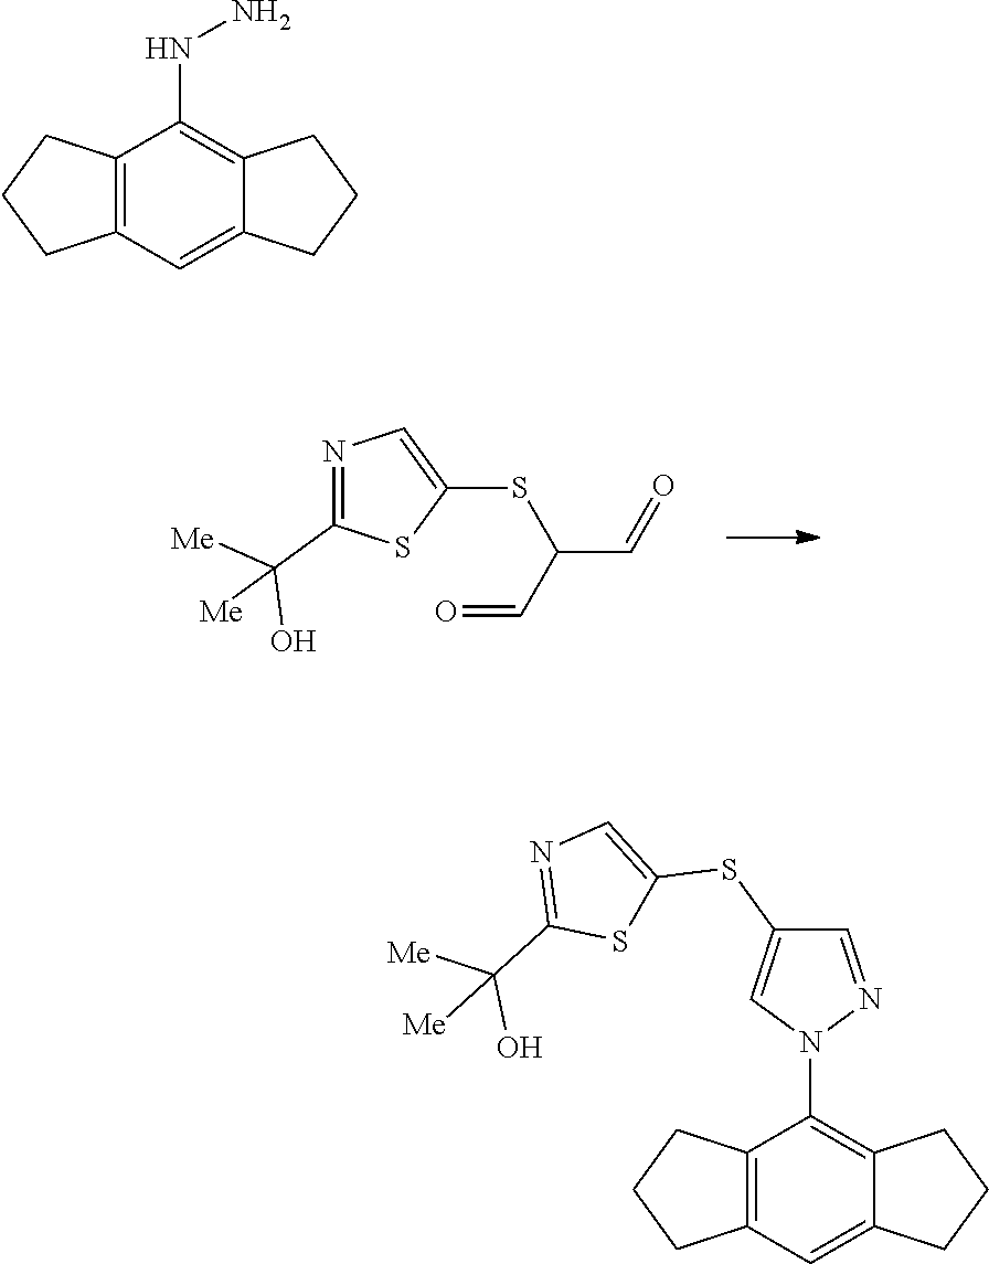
N(C1=C2CCCC2=CC2=C1CCC2)N.C(C(C=O)SC1=CN=C(C(O)([Me])[Me])S1)=O.C1(N2N=CC(SC3=CN=C(C(O)([Me])[Me])S3)=C2)=C2CCCC2=CC2=C1CCC2
